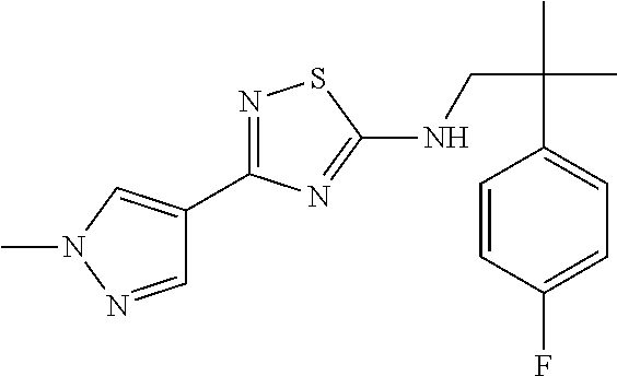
N1=C(C2=CN(C)N=C2)N=C(NCC(C)(C)C2=CC=C(F)C=C2)S1
